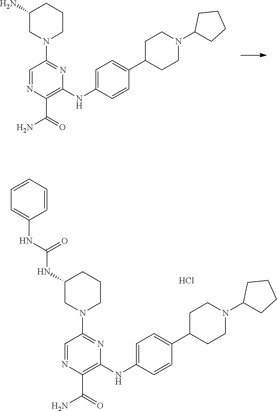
C1=NC(C(N)=O)=C(NC2=CC=C(C3CCN(C4CCCC4)CC3)C=C2)N=C1N1CCCC(N)C1.C1=NC(C(N)=O)=C(NC2=CC=C(C3CCN(C4CCCC4)CC3)C=C2)N=C1N1CCCC(NC(=O)NC2=CC=CC=C2)C1.Cl
